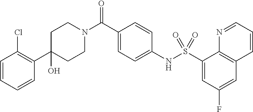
C1(C2=C(Cl)C=CC=C2)(O)CCN(C(C2=CC=C(NS(C3=CC(F)=CC4=C3N=CC=C4)(=O)=O)C=C2)=O)CC1
